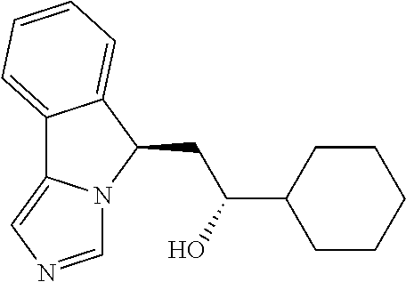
C12=CC=CC=C1C(CC(C1CCCCC1)O)N1C2=CN=C1
